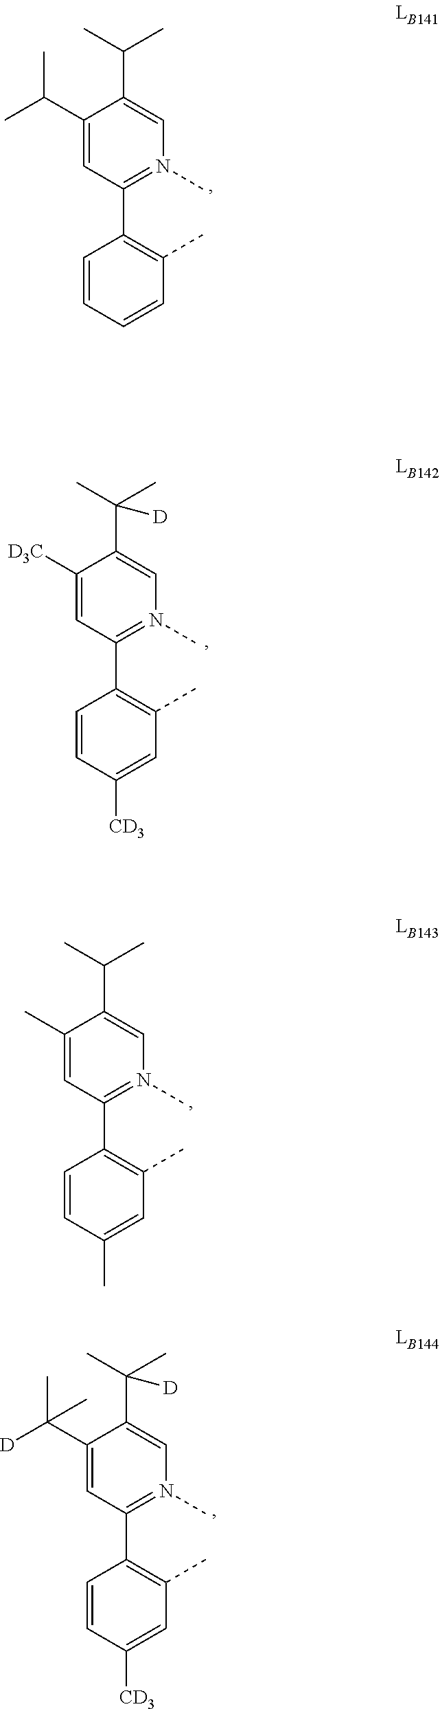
C1(C)=CC(C2=C(C)C=C(C)C=C2)=N(C)C=C1C(C)C.C1(C(C)C)=CC(C2=C(C)C=CC=C2)=N(C)C=C1C(C)C.C1(C([D])(C)C)=CC(C2=C(C)C=C([CD3])C=C2)=N(C)C=C1C(C)(C)[D].C1([D3C])=CC(C2=C(C)C=C([CD3])C=C2)=N(C)C=C1C(C)(C)[D]
